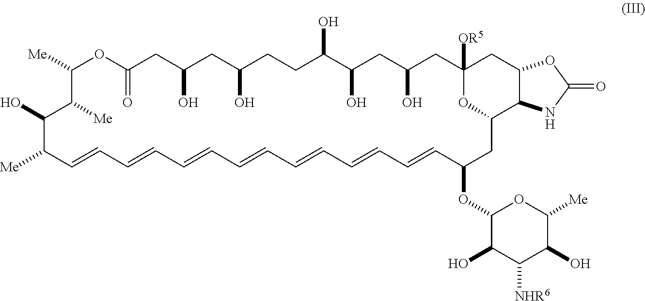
C1([Me])OC(=O)CC(O)CC(O)CCC(O)C(O)CC(O)CC2([OR5])CC3C(C(CC(OC4C(O)C([NHR6])C(O)C([Me])O4)C=CC=CC=CC=CC=CC=CC=CC([Me])C(O)C1[Me])O2)NC(=O)O3
